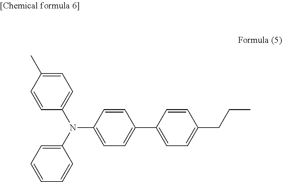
C1(N(C2=CC=CC=C2)C2=CC=C(C)C=C2)=CC=C(C2=CC=C(CCC)C=C2)C=C1
